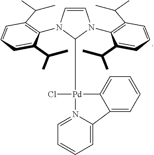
C1=CN(C2=C(C(C)C)C=CC=C2C(C)C)C([Pd]2(Cl)C3=CC=CC=C3C3=CC=CC=N23)N1C1=C(C(C)C)C=CC=C1C(C)C
